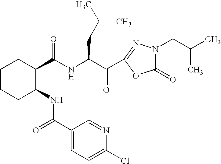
N(C(C(C1=NN(CC(C)C)C(=O)O1)=O)CC(C)C)C(C1CCCCC1NC(=O)C1=CC=C(Cl)N=C1)=O
